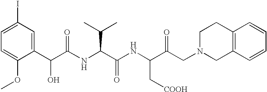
C1=C(OC)C(C(C(NC(C(NC(C(CN2CC3=C(CC2)C=CC=C3)=O)C[COOH])=O)C(C)C)=O)O)=CC(I)=C1
